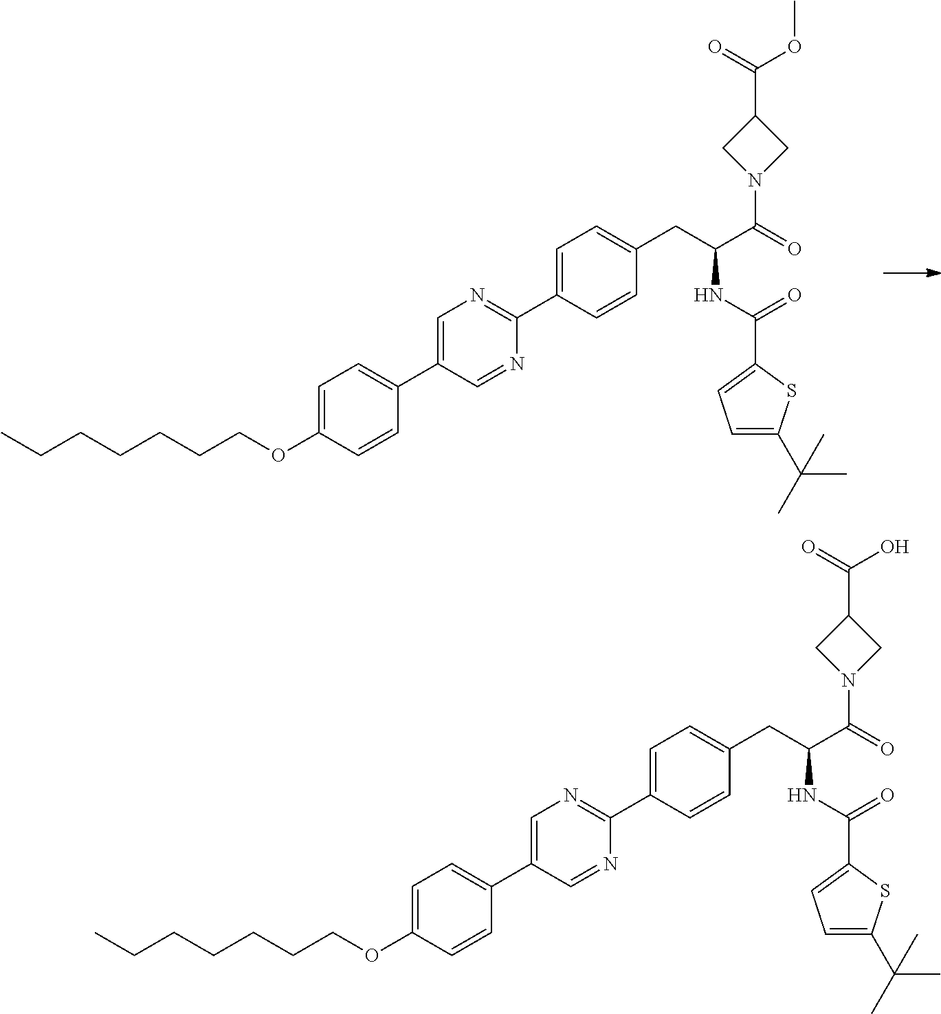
CCCCCCCOC1=CC=C(C2=CN=C(C3=CC=C(CC(C(=O)N4CC(C(=O)OC)C4)NC(=O)C4=CC=C(C(C)(C)C)S4)C=C3)N=C2)C=C1.CCCCCCCOC1=CC=C(C2=CN=C(C3=CC=C(CC(C(=O)N4CC(C(=O)O)C4)NC(=O)C4=CC=C(C(C)(C)C)S4)C=C3)N=C2)C=C1
